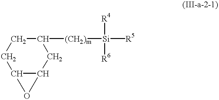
C1C([(CH2)m][Si]([R4])([R6])[R5])CC2C(C1)O2
